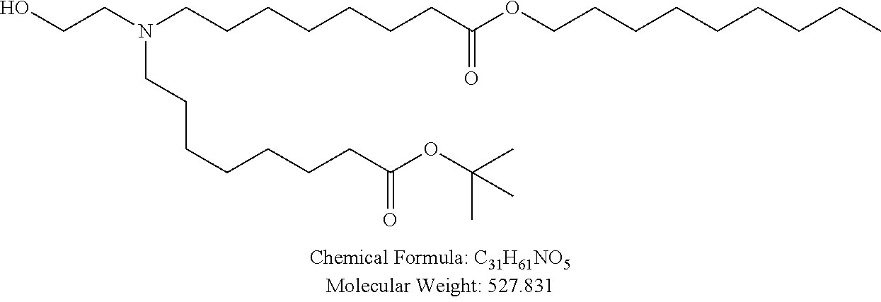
C(C(OCCCCCCCCC)=O)CCCCCCN(CCO)CCCCCCCC(OC(C)(C)C)=O
